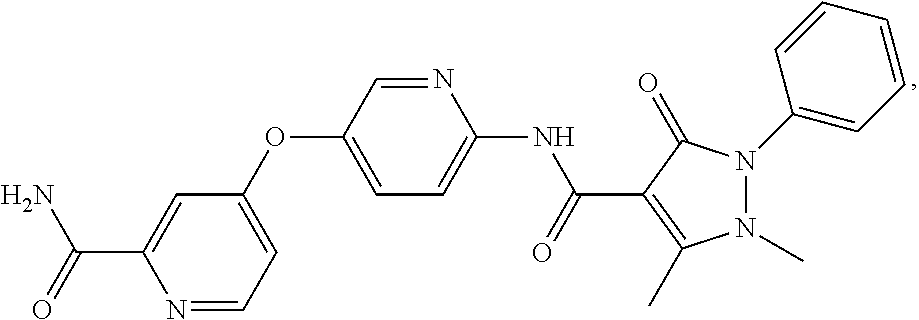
N1=CC=C(OC2=CC=C(NC(=O)C3=C(C)N(C)N(C4=CC=CC=C4)C3=O)N=C2)C=C1C(=O)N
